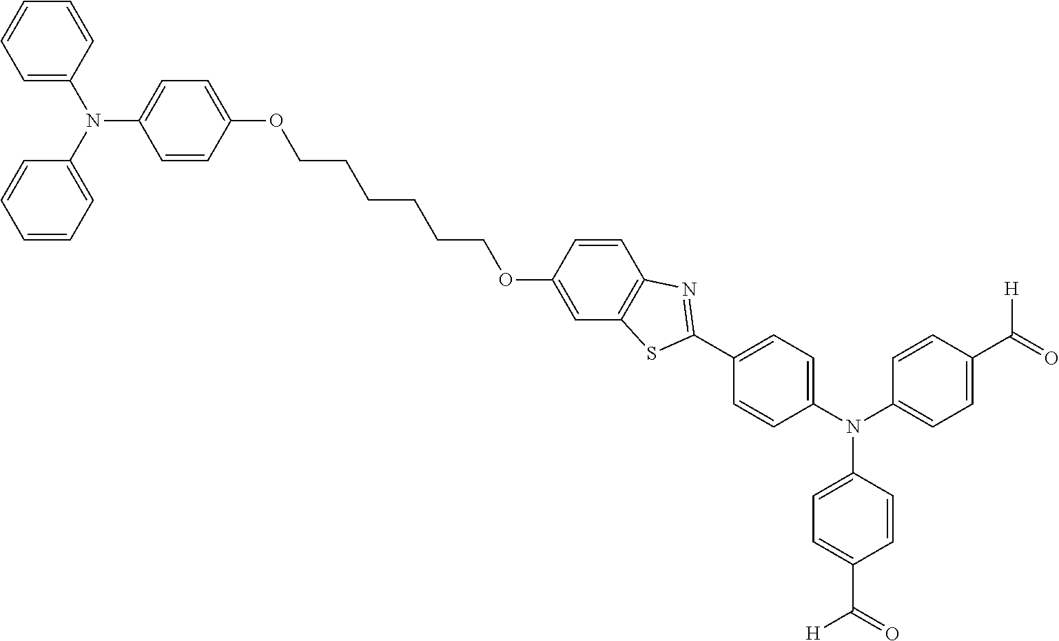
C1=C(N(C2=CC=C(OCCCCCCOC3=CC4=C(C=C3)N=C(C3=CC=C(N(C5=CC=C(C([H])=O)C=C5)C5=CC=C(C([H])=O)C=C5)C=C3)S4)C=C2)C2=CC=CC=C2)C=CC=C1
